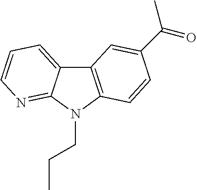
C12=CC=CN=C1N(CCC)C1=C2C=C(C(=O)C)C=C1
